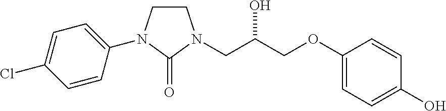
C1CN(C2=CC=C(Cl)C=C2)C(=O)N1CC(COC1=CC=C(O)C=C1)O
